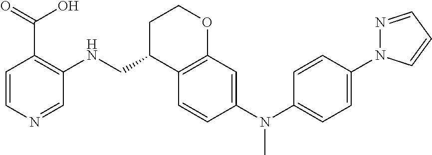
C1=CN=CC(NCC2C3=C(OCC2)C=C(N(C2=CC=C(N4N=CC=C4)C=C2)C)C=C3)=C1C(=O)O
